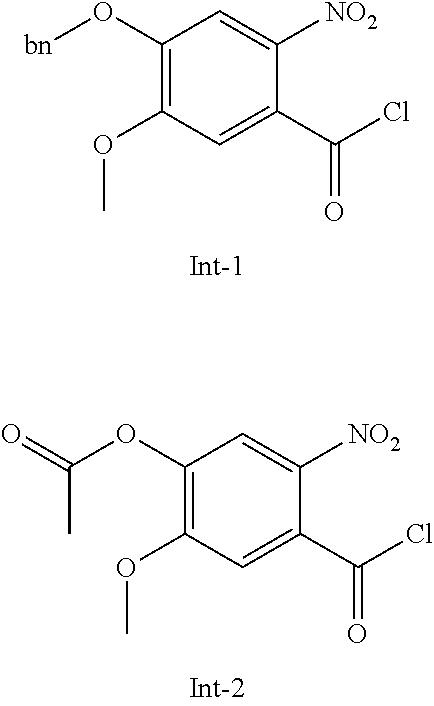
C1(O[bn])=C(OC)C=C(C(Cl)=O)C([NO2])=C1.C1(OC(=O)C)=C(OC)C=C(C(Cl)=O)C([NO2])=C1
